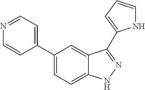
C1(C2=CC=NC=C2)=CC=C2C(=C1)C(C1=CC=CN1)=NN2
